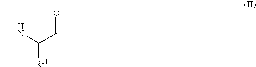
N(C(C(C)=O)[R11])C
